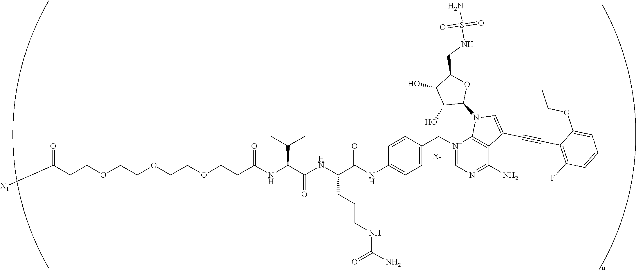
[X-].C(COCCOCCOCCC(NC(C(NC(C(NC1=CC=C(C[N+]2=CN=C(N)C3=C2N(C2OC(CNS(N)(=O)=O)C(O)C2O)C=C3C#CC2=C(F)C=CC=C2OCC)C=C1)=O)CCCNC(=O)N)=O)C(C)C)=O)C([X1])=O
